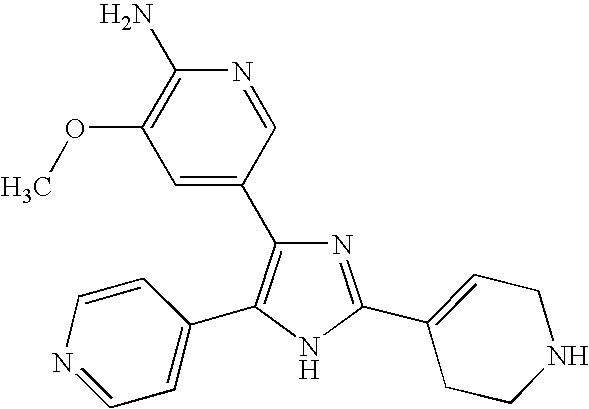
N1=C(C2=CCNCC2)NC(C2=CC=NC=C2)=C1C1=CC(OC)=C(N)N=C1
